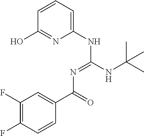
C1=CC=C(NC(NC(C)(C)C)=NC(C2=CC(F)=C(F)C=C2)=O)N=C1O
